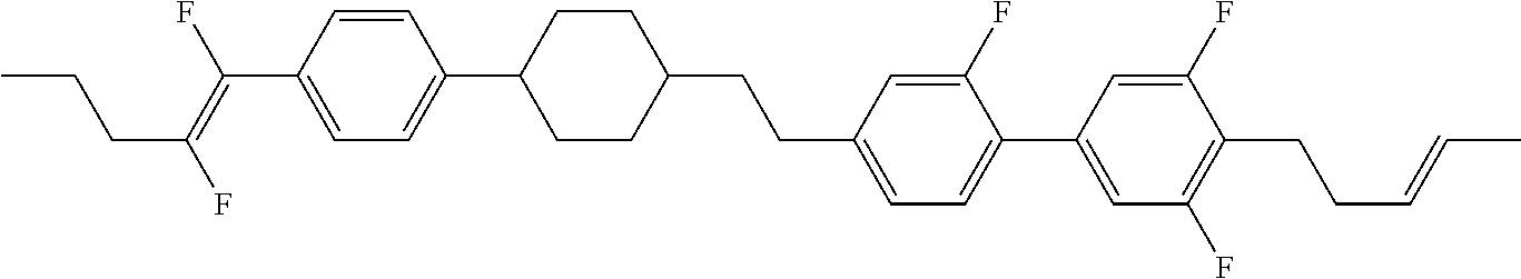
C1=CC(C(=C(F)CCC)F)=CC=C1C1CCC(CCC2=CC=C(C3=CC(F)=C(CCC=CC)C(F)=C3)C(F)=C2)CC1
